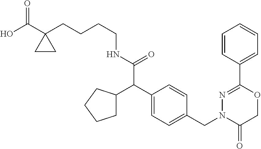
C1=CC(C2=NN(CC3=CC=C(C(C4CCCC4)C(NCCCCC4(C(O)=O)CC4)=O)C=C3)C(=O)CO2)=CC=C1
